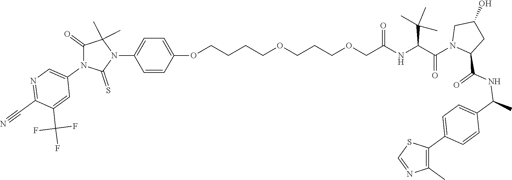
C(NC(C(N1CC(O)CC1C(NC(C1=CC=C(C2=C(C)N=CS2)C=C1)C)=O)=O)C(C)(C)C)(=O)COCCCOCCCCOC1=CC=C(N2C(C)(C)C(=O)N(C3=CN=C(C#N)C(C(F)(F)F)=C3)C2=S)C=C1
